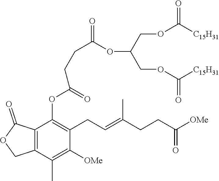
C(COC([C15H31])=O)(COC([C15H31])=O)OC(=O)CCC(OC1=C(CC=C(CCC([OMe])=O)C)C([OMe])=C(C)C2=C1C(=O)OC2)=O
